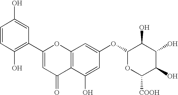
C1=CC(O)=C(C2=CC(=O)C3=C(C=C(OC4OC([COOH])C(O)C(O)C4O)C=C3O)O2)C=C1O
